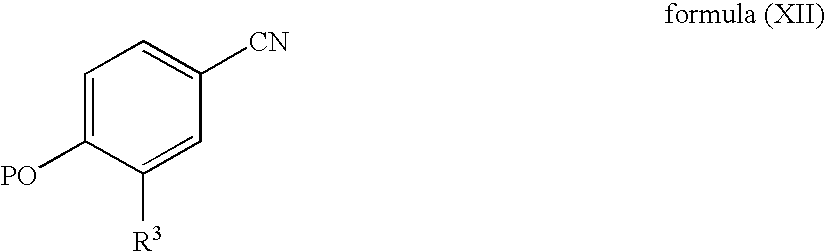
C1=C([PO])C([R3])=CC([CN])=C1
